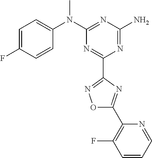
C1=C(F)C=CC(N(C2=NC(N)=NC(C3=NOC(C4=C(F)C=CC=N4)=N3)=N2)C)=C1
